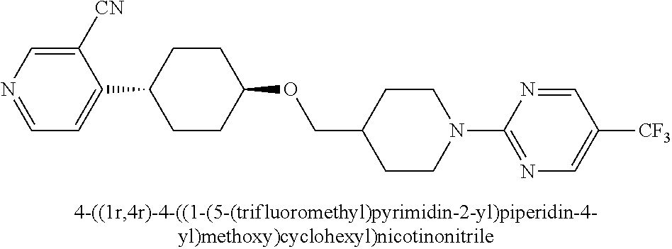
N1=CC=C(C2CCC(OCC3CCN(C4=NC=C([CF3])C=N4)CC3)CC2)C([CN])=C1
